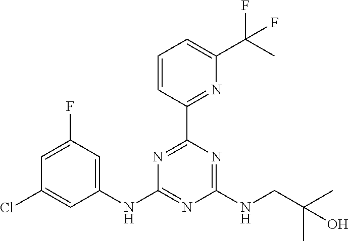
C1(NC2=NC(NCC(C)(C)O)=NC(C3=NC(C(C)(F)F)=CC=C3)=N2)=CC(F)=CC(Cl)=C1
